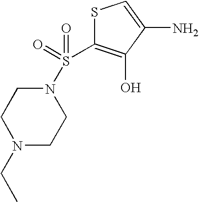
N1(CC)CCN(S(C2=C(O)C(N)=CS2)(=O)=O)CC1
